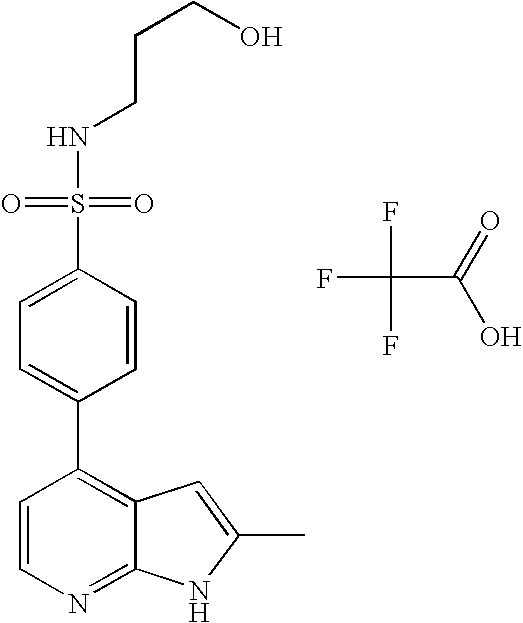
FC(F)(C(=O)O)F.N(S(C1=CC=C(C2=C3C(=NC=C2)NC(C)=C3)C=C1)(=O)=O)CCCO
